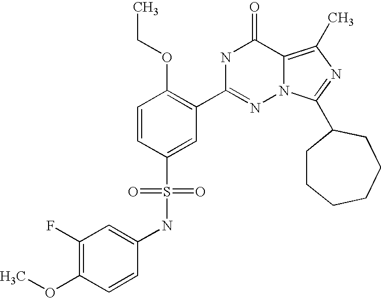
C1(NS(C2=CC(C3=NN4C(=C(C)N=C4C4CCCCCC4)C(=O)N3)=C(OCC)C=C2)(=O)=O)=CC(F)=C(OC)C=C1
